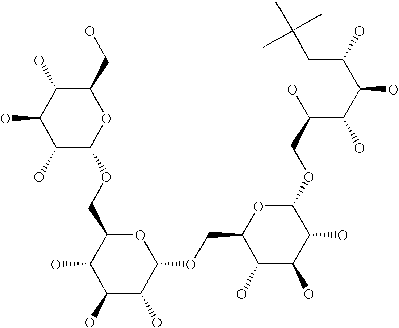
C1(CO)C(O)C(O)C(O)C(OCC2C(O)C(O)C(O)C(OCC3C(O)C(O)C(O)C(OCC(O)C(O)C(C(O)CC(C)(C)C)O)O3)O2)O1
